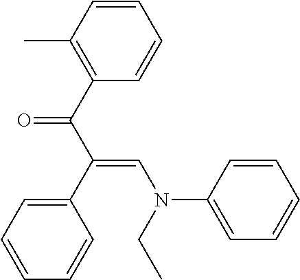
C1=CC(C)=C(C(C(C2=CC=CC=C2)=CN(C2=CC=CC=C2)CC)=O)C=C1
